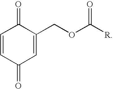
C1=CC(=O)C=C(COC([R])=O)C1=O
